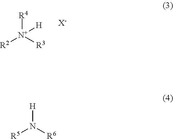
[R4][N+]([R3])([R2])[H].[X-].[H]N([R6])[R5]
